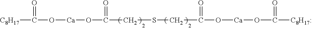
[C8H17]C(O[Ca]OC(CSCC(O[Ca]OC([C8H17:])=O)=O)=O)=O
